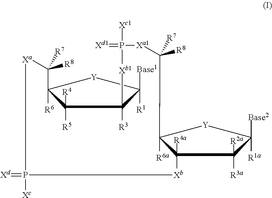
C1([R4])([R5])C2([R6])[Y]C([R1])([Base1])C1([R3])[Xb1]P(=[Xd1])([Xc1])[Xa1]C([R8])([R7])C1([R6a])C([R4a])(C([R3a])([R2a])C([R1a])([Base2])[Y]1)[Xb]P([Xc])(=[Xd])[Xa]C2([R8])[R7]
